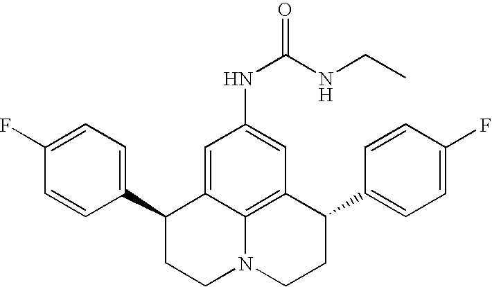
C1(F)=CC=C(C2CCN3C4=C(C(C5=CC=C(F)C=C5)CC3)C=C(NC(=O)NCC)C=C24)C=C1
